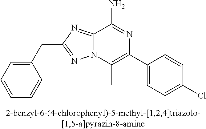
C12=NC(CC3=CC=CC=C3)=NN1C(C)=C(C1=CC=C(Cl)C=C1)N=C2N
